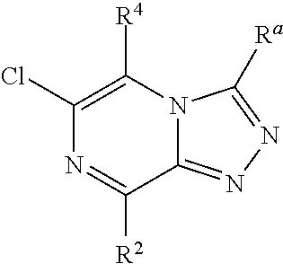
C1(Cl)=C([R4])N2C(=NN=C2[Ra])C([R2])=N1
